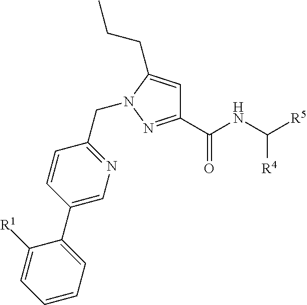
C(C1=NC=C(C2=CC=CC=C2[R1])C=C1)N1N=C(C(NC([R5])[R4])=O)C=C1CCC
